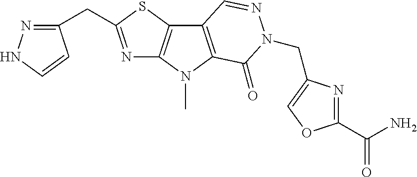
N1=C(CC2=NNC=C2)SC2=C1N(C)C1=C2C=NN(CC2=COC(C(N)=O)=N2)C1=O
